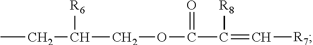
CCC(COC(=O)C([R8])=C[R7])[R6]
